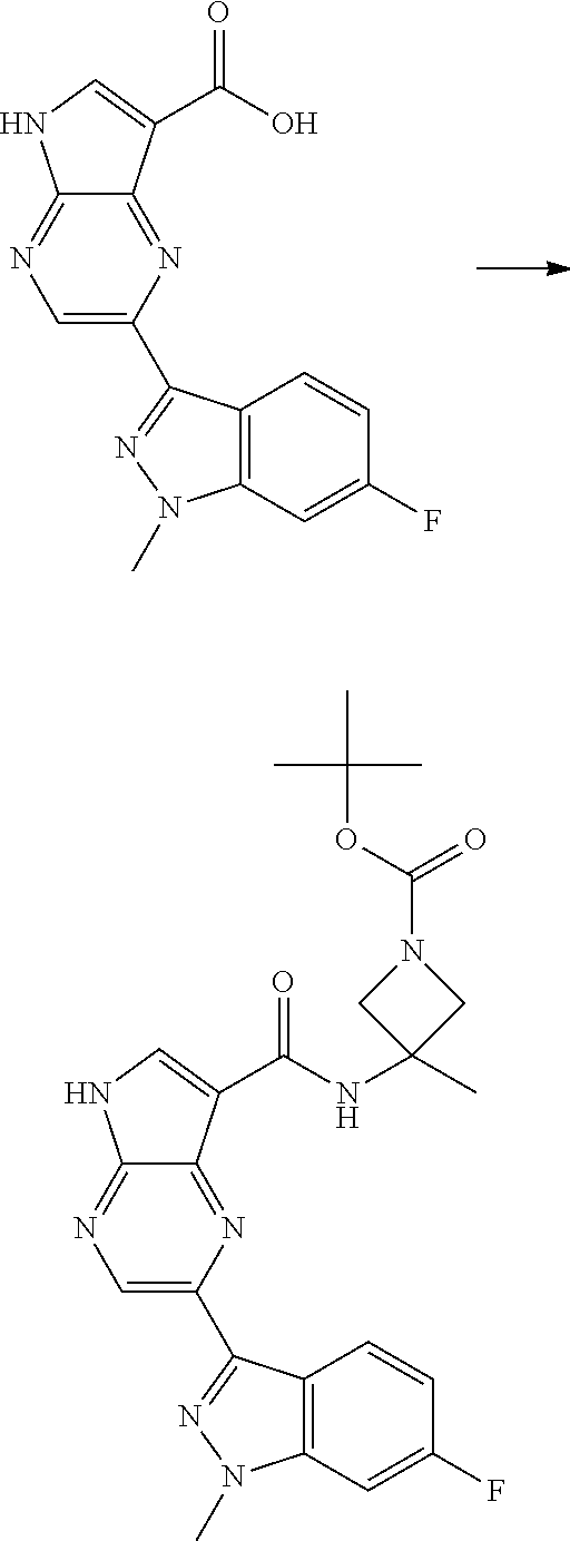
C1=C(C2=NN(C)C3=C2C=CC(F)=C3)N=C2C(=N1)NC=C2C(NC1(C)CN(C(OC(C)(C)C)=O)C1)=O.C1=C(C2=NN(C)C3=C2C=CC(F)=C3)N=C2C(=N1)NC=C2C(O)=O
